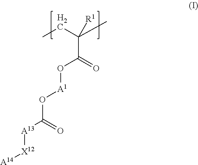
[R1]C(C(O[A1]OC([A13][X12][A14])=O)=O)(CC)C
